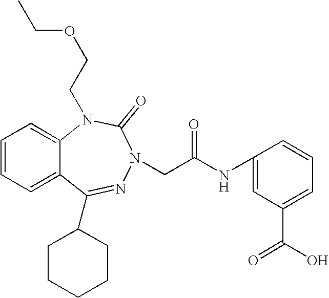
C1=CC=C2C(=C1)N(CCOCC)C(=O)N(CC(NC1=CC(C(O)=O)=CC=C1)=O)N=C2C1CCCCC1
